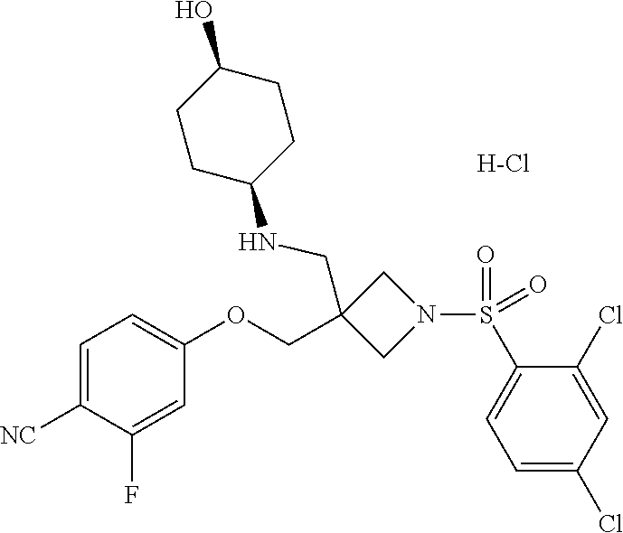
C1=C([NC])C(F)=CC(OCC2(CNC3CCC(O)CC3)CN(S(C3=CC=C(Cl)C=C3Cl)(=O)=O)C2)=C1.[H-Cl]
